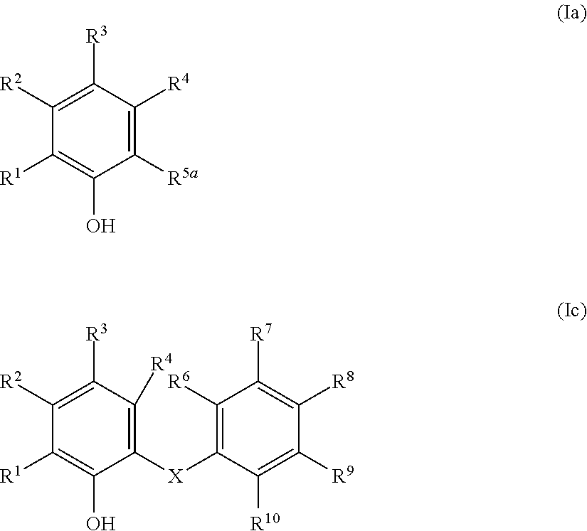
C1([R3])=C([R2])C([R1])=C(O)C([R5a])=C1[R4].C1([R3])=C([R2])C([R1])=C(O)C([X]C2=C([R6])C([R7])=C([R8])C([R9])=C2[R10])=C1[R4]
